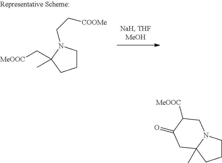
C1CN(CC[COOMe])C(C[MeOOC])(C)C1.C1CN2C(C)(C1)CC(=O)C([MeOOC])C2
